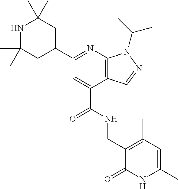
C1(C2=NC3=C(C(C(NCC4=C(C)C=C(C)NC4=O)=O)=C2)C=NN3C(C)C)CC(C)(C)NC(C)(C)C1
